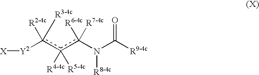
[Y2](c([R2-4c])([R3-4c])c(c(N(C(=O)[R9-4c])[R8-4c])([R6-4c])[R7-4c])([R4-4c])[R5-4c])[X]
